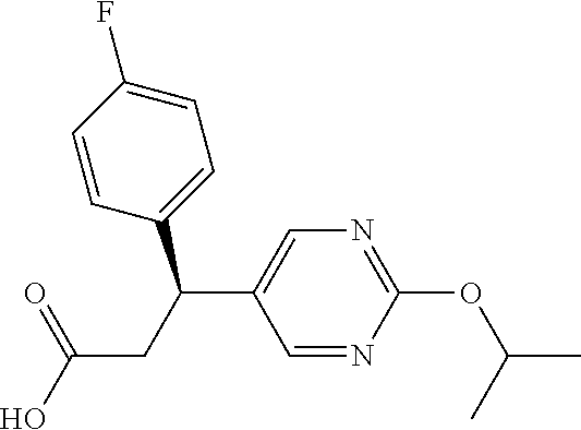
C1=NC(OC(C)C)=NC=C1C(CC(=O)O)C1=CC=C(F)C=C1
